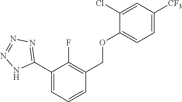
C1(C2=NN=NN2)=CC=CC(COC2=CC=C([CF3])C=C2Cl)=C1F
